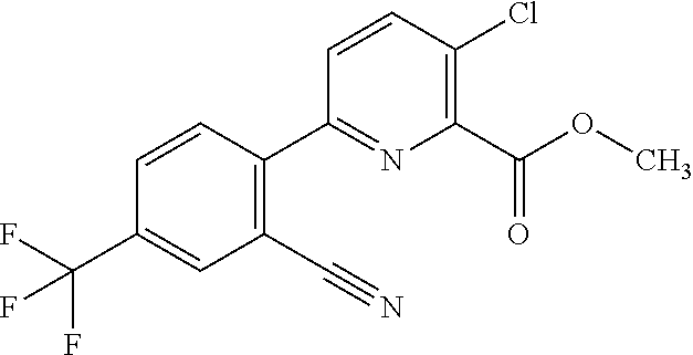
C1(C#N)=C(C2=NC(C(OC)=O)=C(Cl)C=C2)C=CC(C(F)(F)F)=C1
